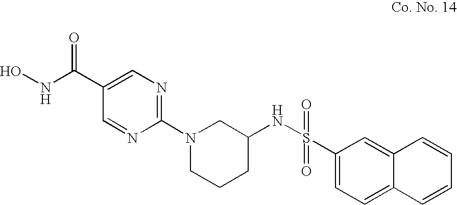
C1(C(NO)=O)=CN=C(N2CCCC(NS(=O)(=O)C3=CC=C4C(=C3)C=CC=C4)C2)N=C1
